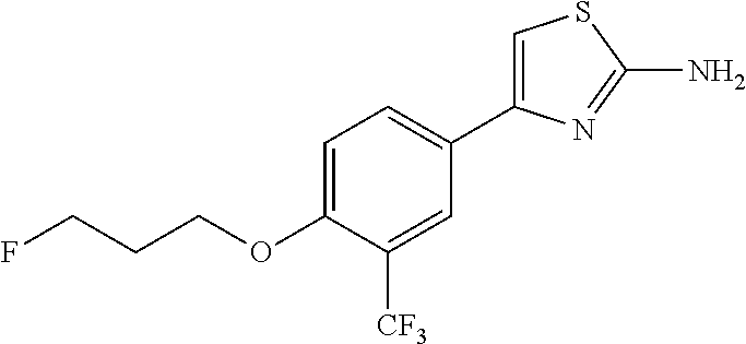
C1=C(OCCCF)C([CF3])=CC(C2=CSC(N)=N2)=C1
